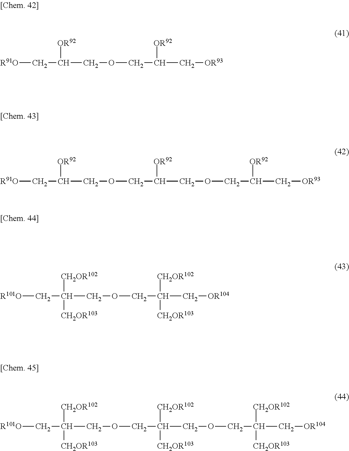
[R91O]CC([OR92])COCC([OR92])C[OR93].[R91O]CC([OR92])COCC([OR92])COCC([OR92])C[OR93].[R101O]CC([CH2OR102])(COCC([CH2OR102])(C[OR104])[CH2OR103])[CH2OR103].[R101O]CC([CH2OR102])(COCC([CH2OR102])(COCC([CH2OR102])([CH2OR103])C[OR104])[CH2OR103])[CH2OR103]
